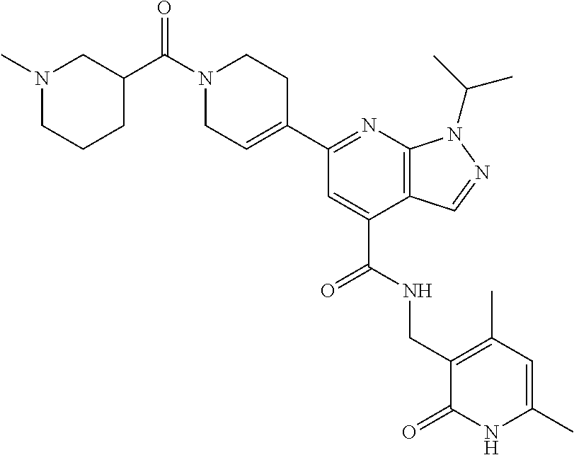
N1=C(C2=CCN(C(C3CN(C)CCC3)=O)CC2)C=C(C(NCC2=C(C)C=C(C)NC2=O)=O)C2=C1N(C(C)C)N=C2
